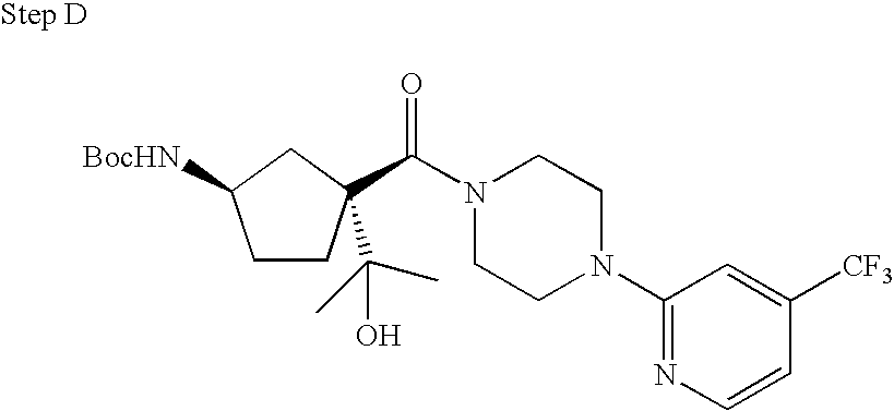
C1CC(C(=O)N2CCN(C3=NC=CC([CF3])=C3)CC2)(C(C)(C)O)CC1[BocHN]
